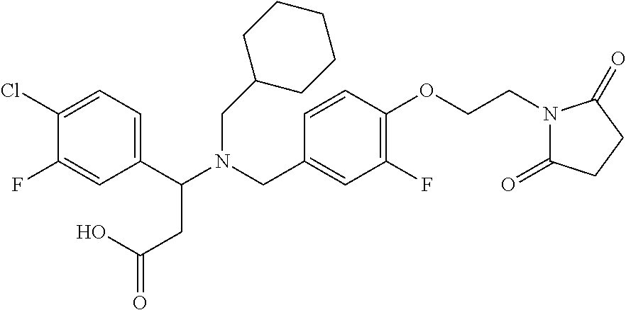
C1(C(N(CC2=CC(F)=C(OCCN3C(=O)CCC3=O)C=C2)CC2CCCCC2)CC(=O)O)=CC=C(Cl)C(F)=C1
